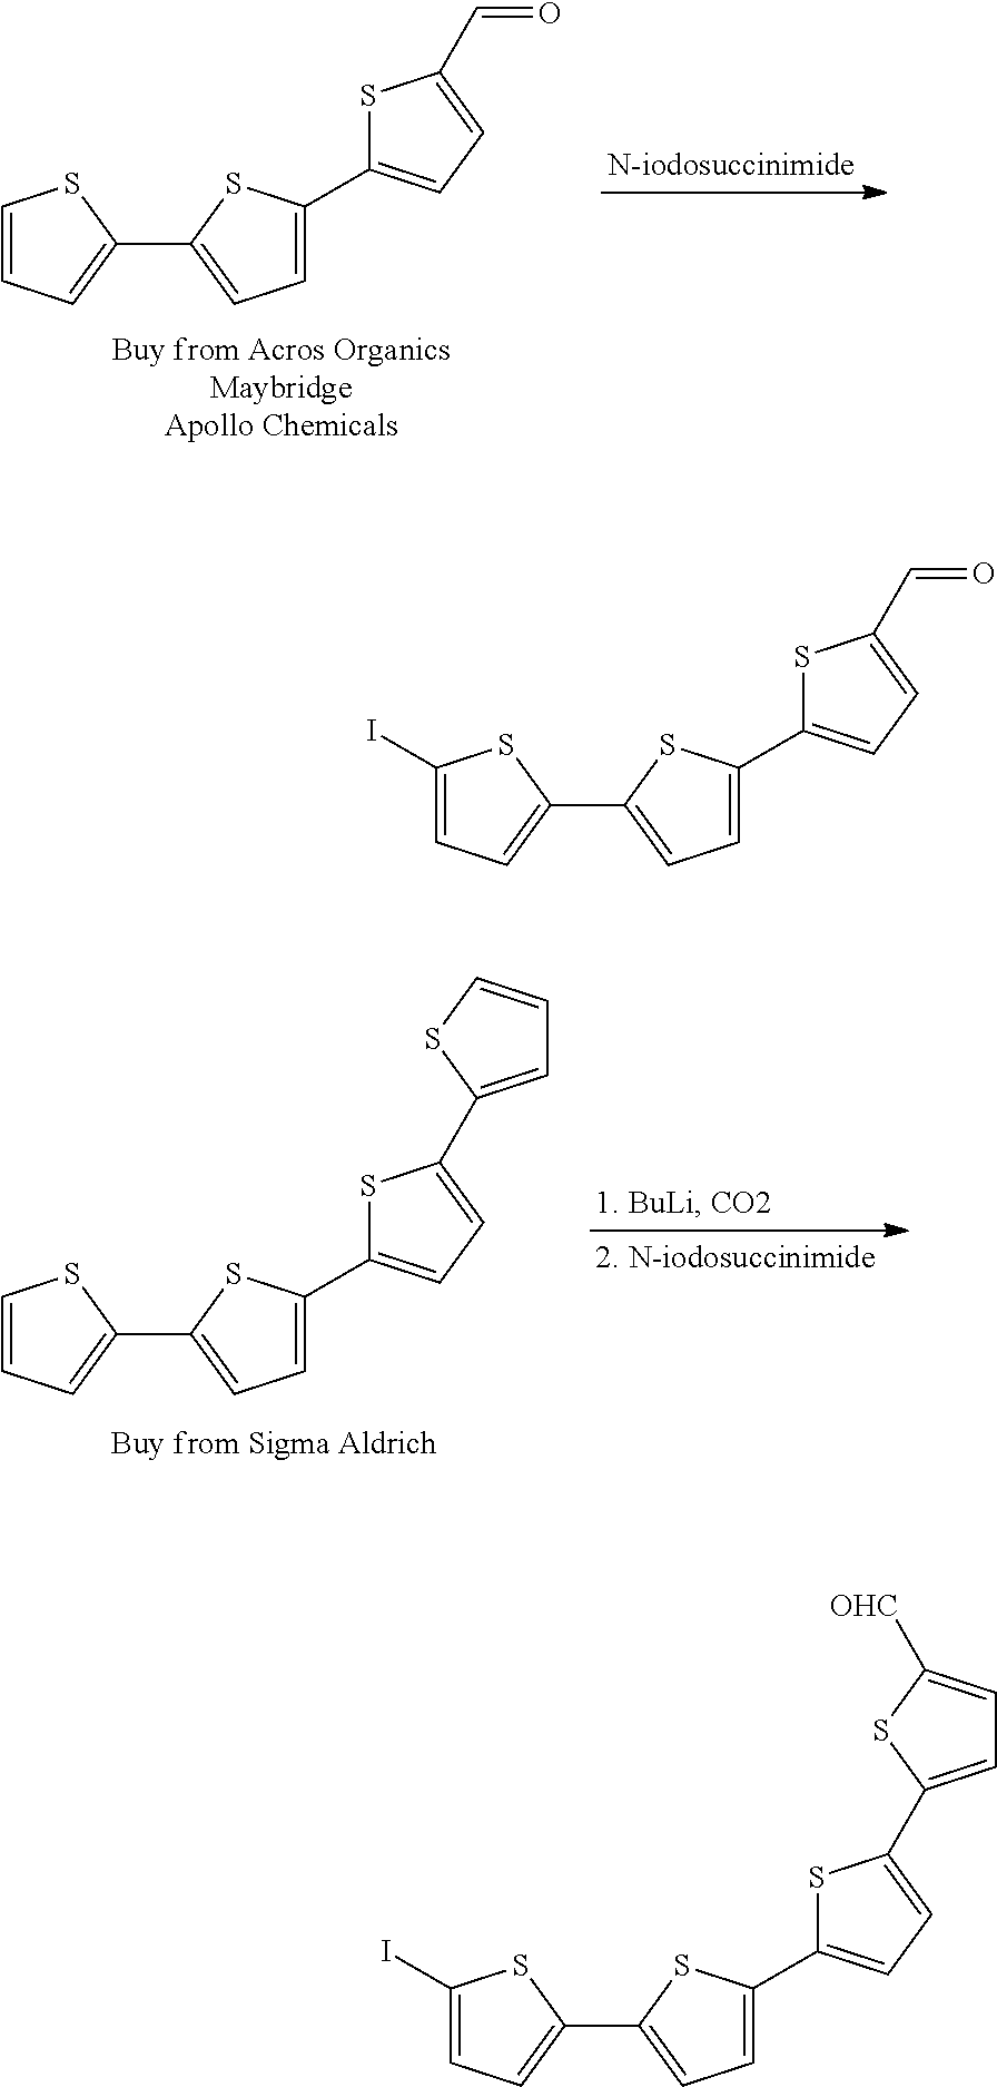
C1=CC=C(C2=CC=C(C3=CC=C(C=O)S3)S2)S1.C1(I)=CC=C(C2=CC=C(C3=CC=C(C=O)S3)S2)S1.C1=CC=C(C2=CC=C(C3=CC=C(C4=CC=CS4)S3)S2)S1.C1(I)=CC=C(C2=CC=C(C3=CC=C(C4=CC=C([OHC])S4)S3)S2)S1
